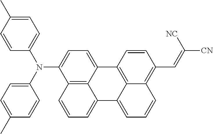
C12=C3C(=CC=C1N(C1=CC=C(C)C=C1)C1=CC=C(C)C=C1)C1=C4C(=CC=CC4=C(C=C([CN])[NC])C=C1)C3=CC=C2
